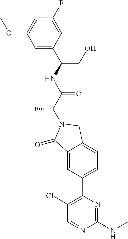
C1(=O)C2=CC(C3=C(Cl)C=NC(NC)=N3)=CC=C2CN1C(C(NC(C1=CC(OC)=CC(F)=C1)CO)=O)C
